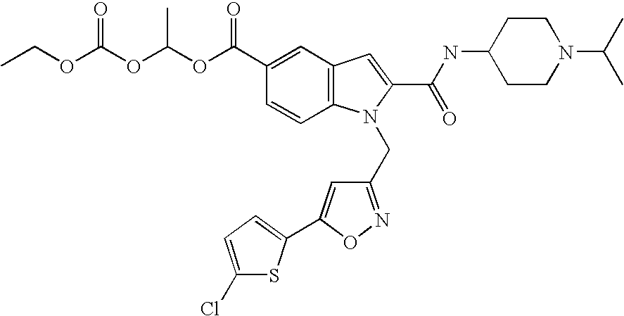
C1=CC2=C(C=C1C(OC(OC(OCC)=O)C)=O)C=C(C(=O)NC1CCN(C(C)C)CC1)N2CC1=NOC(C2=CC=C(Cl)S2)=C1
